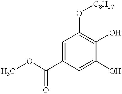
C1=C(O)C(O)=C(O[C8H17])C=C1C(OC)=O
